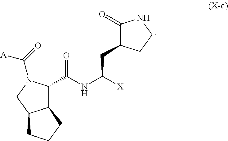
C12C(C(NC([X])CC3C(=O)NCC3)=O)N(C(=O)[A])CC1CCC2
